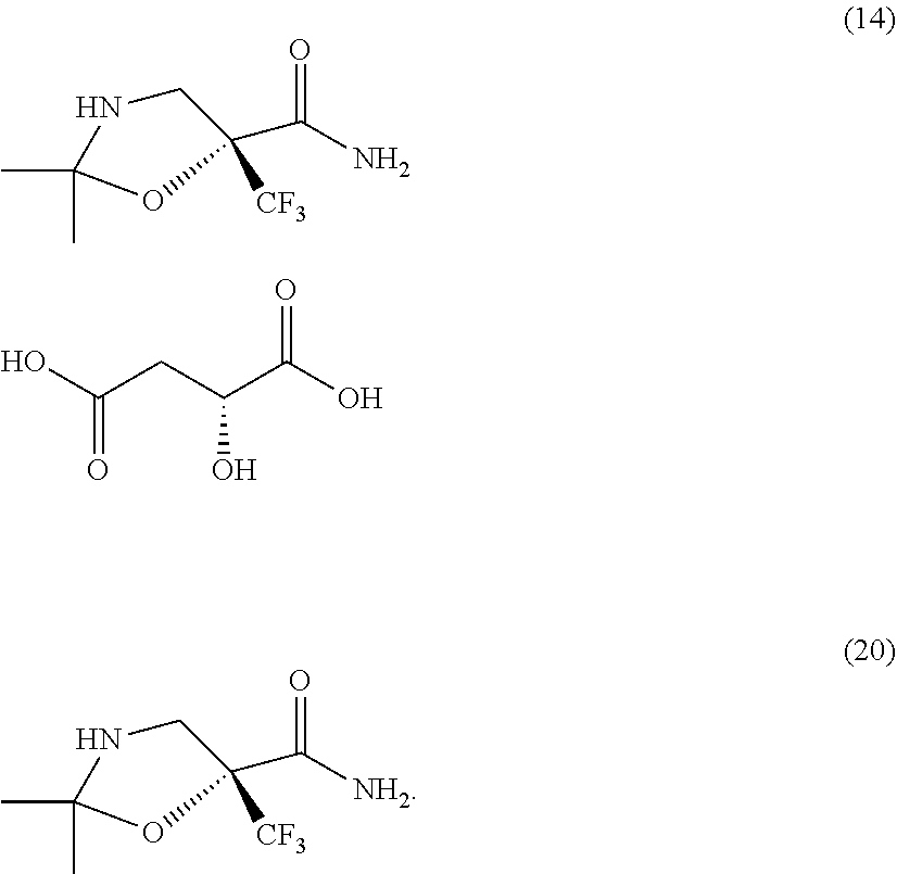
O=C(N)C1([CF3])CNC(C)(C)O1.O=C(O)C(CC(O)=O)O.O=C([NH2])C1([CF3])CNC(C)(C)O1
